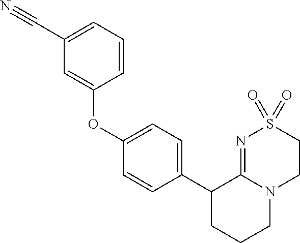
C1(OC2=CC(C#N)=CC=C2)=CC=C(C2CCCN3C2=NS(=O)(=O)CC3)C=C1
